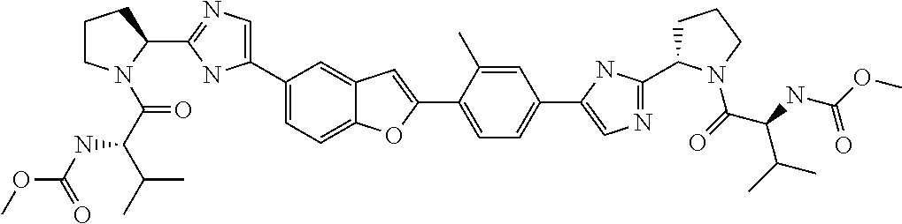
C1(C2=CN=C(C3CCCN3C(=O)C(NC(OC)=O)C(C)C)N2)=CC=C2C(=C1)C=C(C1=CC=C(C3=CN=C(C4CCCN4C(C(C(C)C)NC(OC)=O)=O)N3)C=C1C)O2
